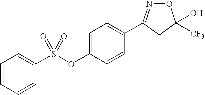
C1(OS(C2=CC=CC=C2)(=O)=O)=CC=C(C2=NOC(O)([CF3])C2)C=C1
